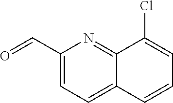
C1(C=O)=CC=C2C(=N1)C(Cl)=CC=C2
